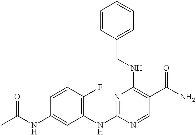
C1=CC(F)=C(NC2=NC(NCC3=CC=CC=C3)=C(C(=O)N)C=N2)C=C1NC(=O)C
